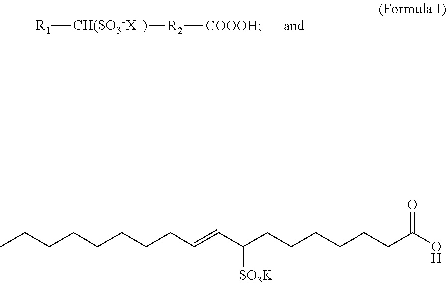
[R1][CH(SO3-X+)][R2][COOOH].CCCCCCCCC=CC(CCCCCCC(O)=O)[SO3K]
